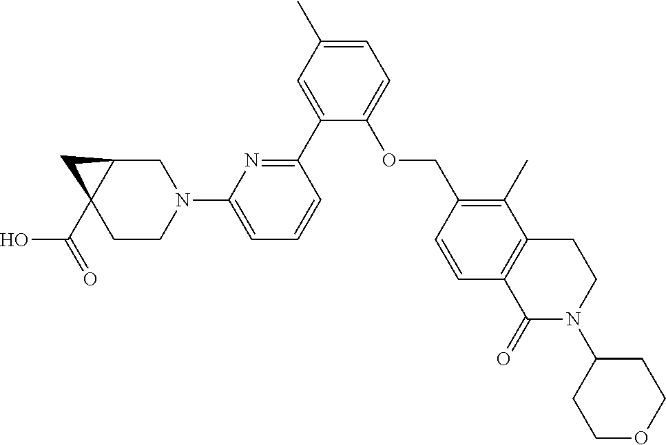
C1(C2=NC(N3CC4C(C(=O)O)(CC3)C4)=CC=C2)=CC(C)=CC=C1OCC1=C(C)C2=C(C=C1)C(=O)N(C1CCOCC1)CC2
